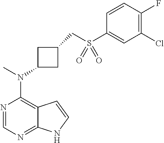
N1=CN=C2C(=C1N(C)C1CC(CS(C3=CC(Cl)=C(F)C=C3)(=O)=O)C1)C=CN2
